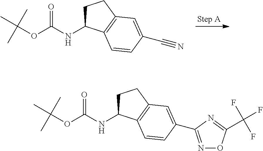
C1C(NC(OC(C)(C)C)=O)C2=C(C1)C=C(C#N)C=C2.C1C(NC(OC(C)(C)C)=O)C2=C(C1)C=C(C1=NOC(C(F)(F)F)=N1)C=C2
